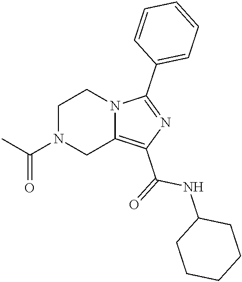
C1N(C(C)=O)CC2=C(C(=O)NC3CCCCC3)N=C(C3=CC=CC=C3)N2C1
